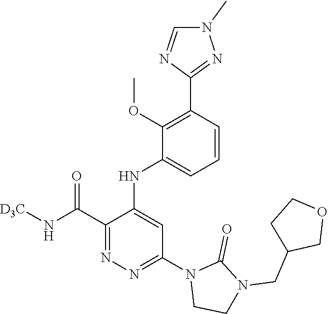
C1=CC(C2=NN(C)C=N2)=C(OC)C(NC2=CC(N3CCN(CC4COCC4)C3=O)=NN=C2C(N[D3C])=O)=C1
